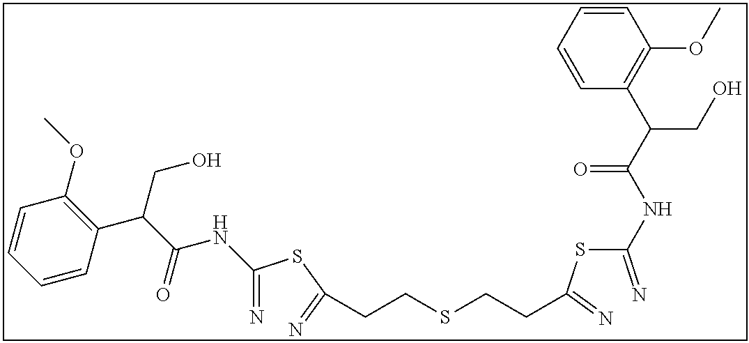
C(=N)(SC(=N)CCSCCC(SC(=N)NC(C(C1=C(OC)C=CC=C1)CO)=O)=N)NC(C(CO)C1=C(OC)C=CC=C1)=O
